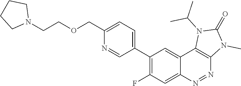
C1(C2=C(F)C=C3C(=C2)C2=C(N=N3)N(C)C(=O)N2C(C)C)=CC=C(COCCN2CCCC2)N=C1
